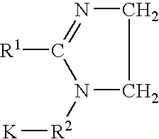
C1N=C([R1])N([R2][K])C1
